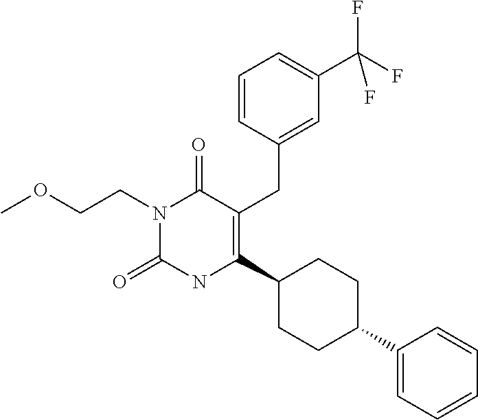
C1=CC(CC2=C(C3CCC(C4=CC=CC=C4)CC3)NC(=O)N(CCOC)C2=O)=CC(C(F)(F)F)=C1
